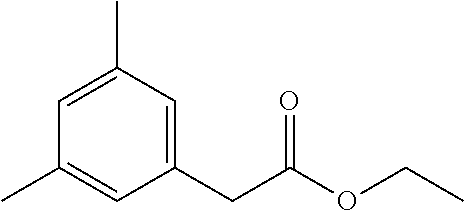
C1=C(C)C=C(CC(OCC)=O)C=C1C
